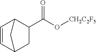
O(C(C1CC2C=CC1C2)=O)[CH2C2F5]
